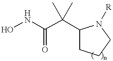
ONC(C(C)(C)C1CCCN1[R])=O
